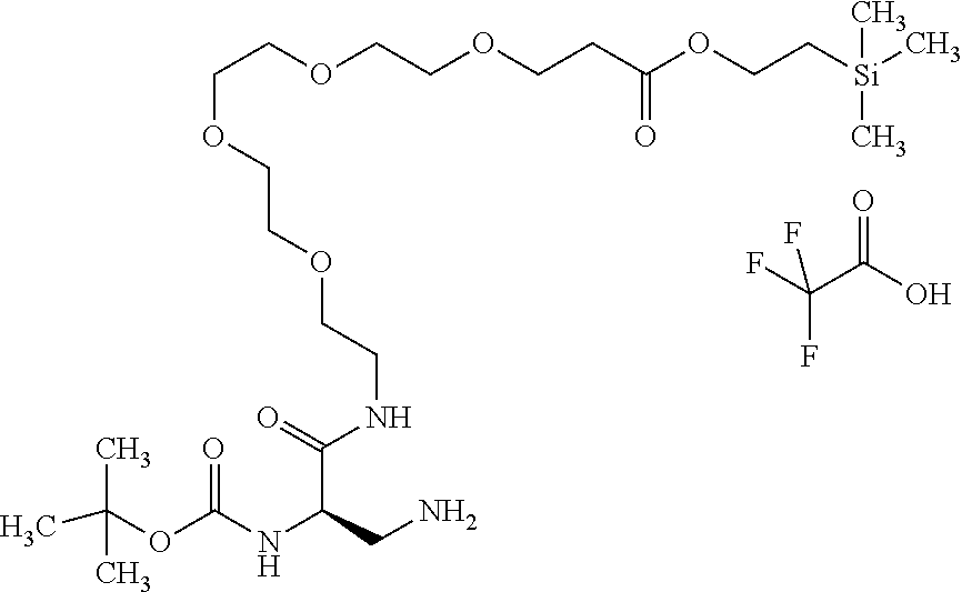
C(OCCOCCNC(C(NC(OC(C)(C)C)=O)CN)=O)COCCOCCC(OCC[Si](C)(C)C)=O.O=C(O)C(F)(F)F
